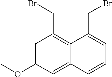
C1=C(OC)C=C2C(=C1CBr)C(CBr)=CC=C2
